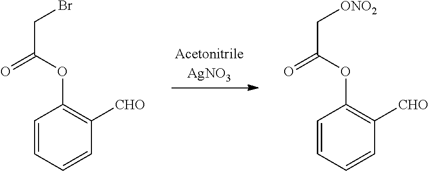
C1=CC=CC([CHO])=C1OC(=O)C[ONO2].C1=CC=CC([CHO])=C1OC(=O)CBr
